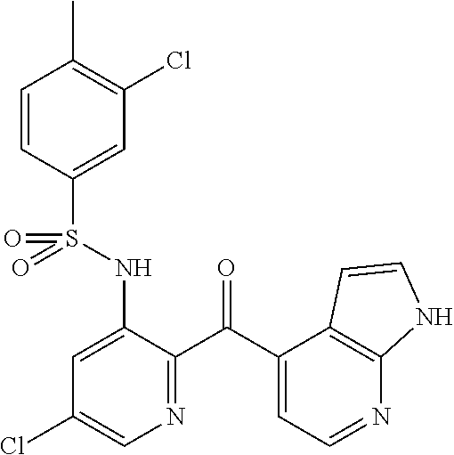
C1=CC(S(NC2=CC(Cl)=CN=C2C(C2=CC=NC3=C2C=CN3)=O)(=O)=O)=CC(Cl)=C1C
